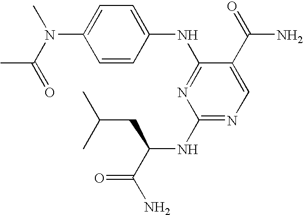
C1=C(N(C(=O)C)C)C=CC(NC2=NC(NC(C(N)=O)CC(C)C)=NC=C2C(=O)N)=C1
